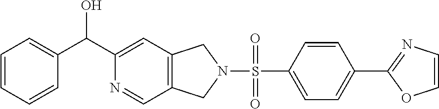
C1=C(C(C2=CC3=C(C=N2)CN(S(=O)(C2=CC=C(C4=NC=CO4)C=C2)=O)C3)O)C=CC=C1
